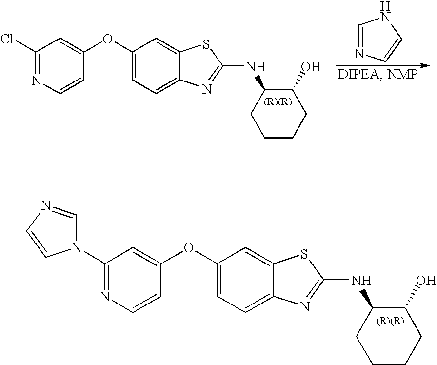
C1(Cl)=NC=CC(OC2=CC=C3C(=C2)SC(NC2CCCCC2O)=N3)=C1.C1=NC=CN1.C1(N2C=NC=C2)=NC=CC(OC2=CC=C3C(=C2)SC(NC2CCCCC2O)=N3)=C1
